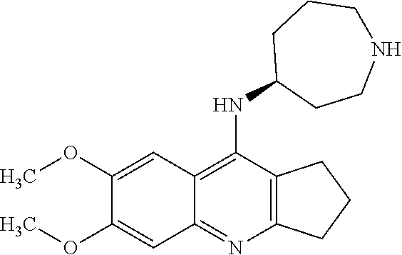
C12=C(N=C3C(=C1NC1CCNCCC1)C=C(OC)C(OC)=C3)CCC2
